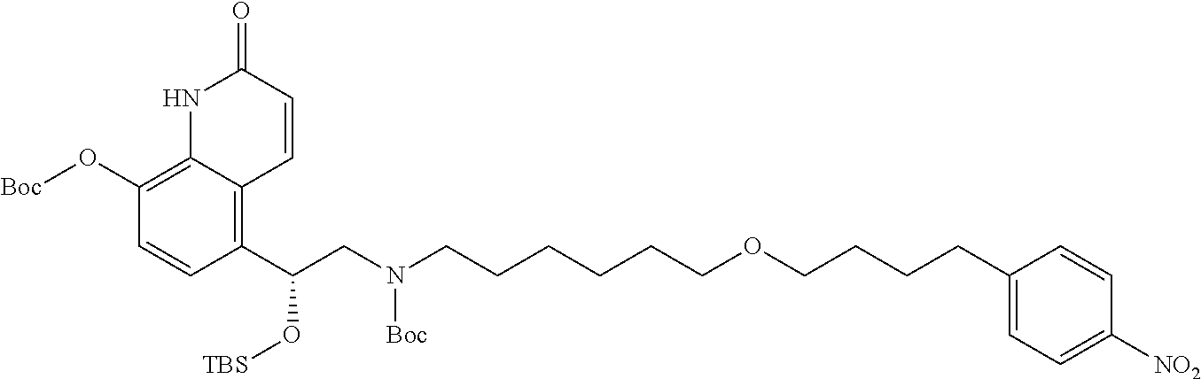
C1(O[Boc])=C2C(=C(C(CN(CCCCCCOCCCCC3=CC=C([NO2])C=C3)[Boc])O[TBS])C=C1)C=CC(=O)N2
